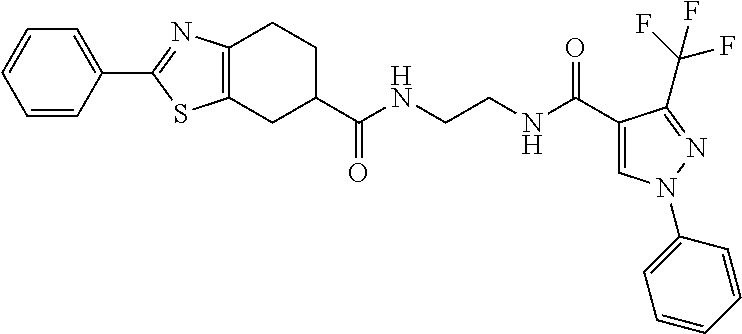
C12=C(CCC(C(NCCNC(C3=CN(C4=CC=CC=C4)N=C3C(F)(F)F)=O)=O)C1)N=C(C1=CC=CC=C1)S2
